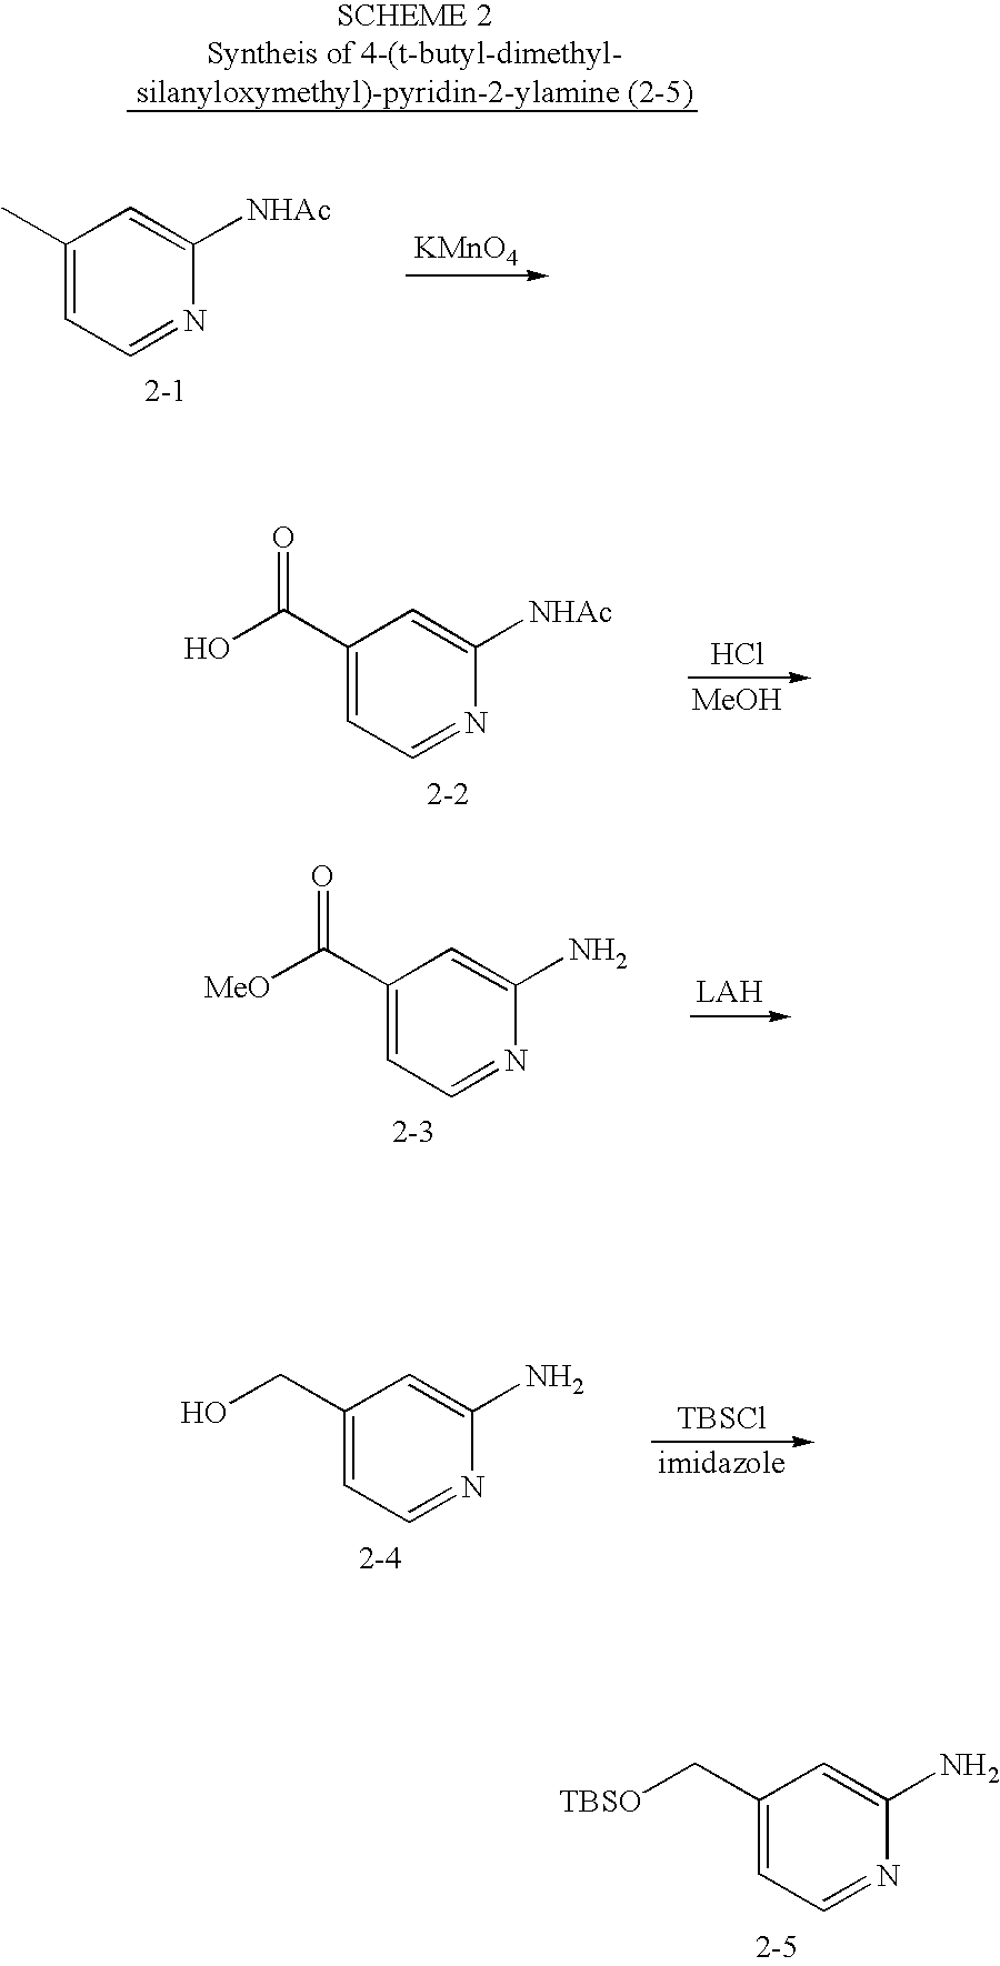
C1(C(O)=O)=CC=NC([NHAc])=C1.Cl.[MeOH].C1(C([MeO])=O)=CC=NC(N)=C1.[LAH].C1(CO)=CC=NC(N)=C1.[TBSCl].C1(C[TBSO])=CC=NC(N)=C1.C1(C)=CC=NC([NHAc])=C1.[KMnO4]
